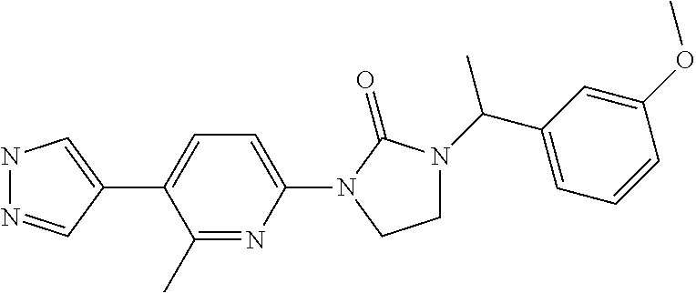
N1N=CC(C2=CC=C(N3C(=O)N(C(C4=CC=CC(OC)=C4)C)CC3)N=C2C)=C1
